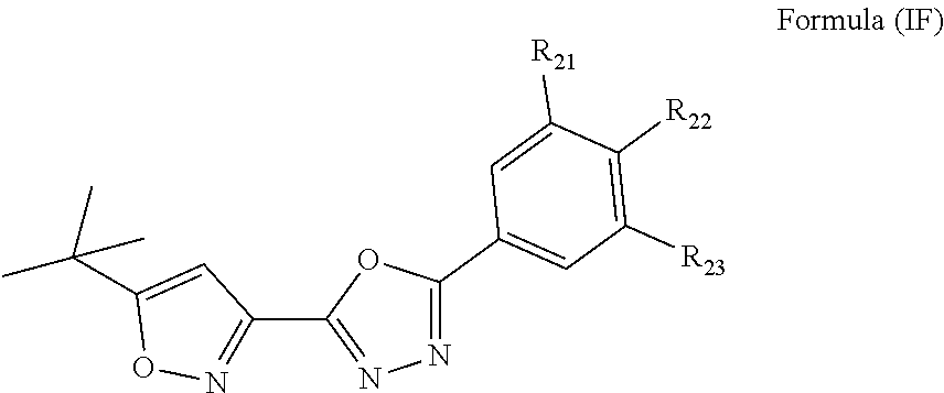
CC(C)(C)C1=CC(C2=NN=C(C3=CC([R23])=C([R22])C([R21])=C3)O2)=NO1
